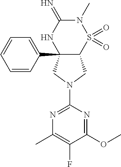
C12(C3=CC=CC=C3)C(S(=O)(=O)N(C)C(=N)N1)CN(C1=NC(C)=C(F)C(OC)=N1)C2
